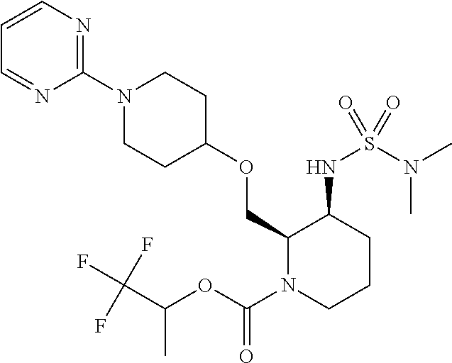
C1(N2CCC(OCC3N(C(OC(C(F)(F)F)C)=O)CCCC3NS(N(C)C)(=O)=O)CC2)=NC=CC=N1
